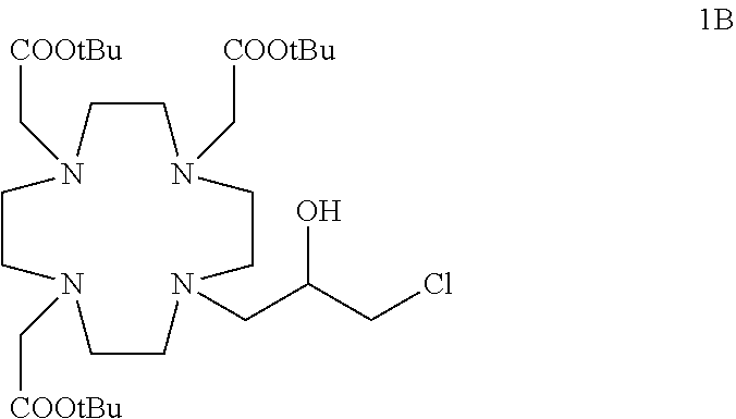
C1N(C[COOtBu])CCN(C[COOtBu])CCN(CC(CCl)O)CCN(C[COOtBu])C1
